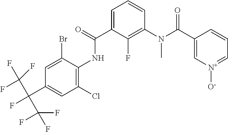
C1=C(C(F)(C(F)(F)F)C(F)(F)F)C=C(Br)C(NC(C2=CC=CC(N(C(C3=C[N+]([O-])=CC=C3)=O)C)=C2F)=O)=C1Cl
